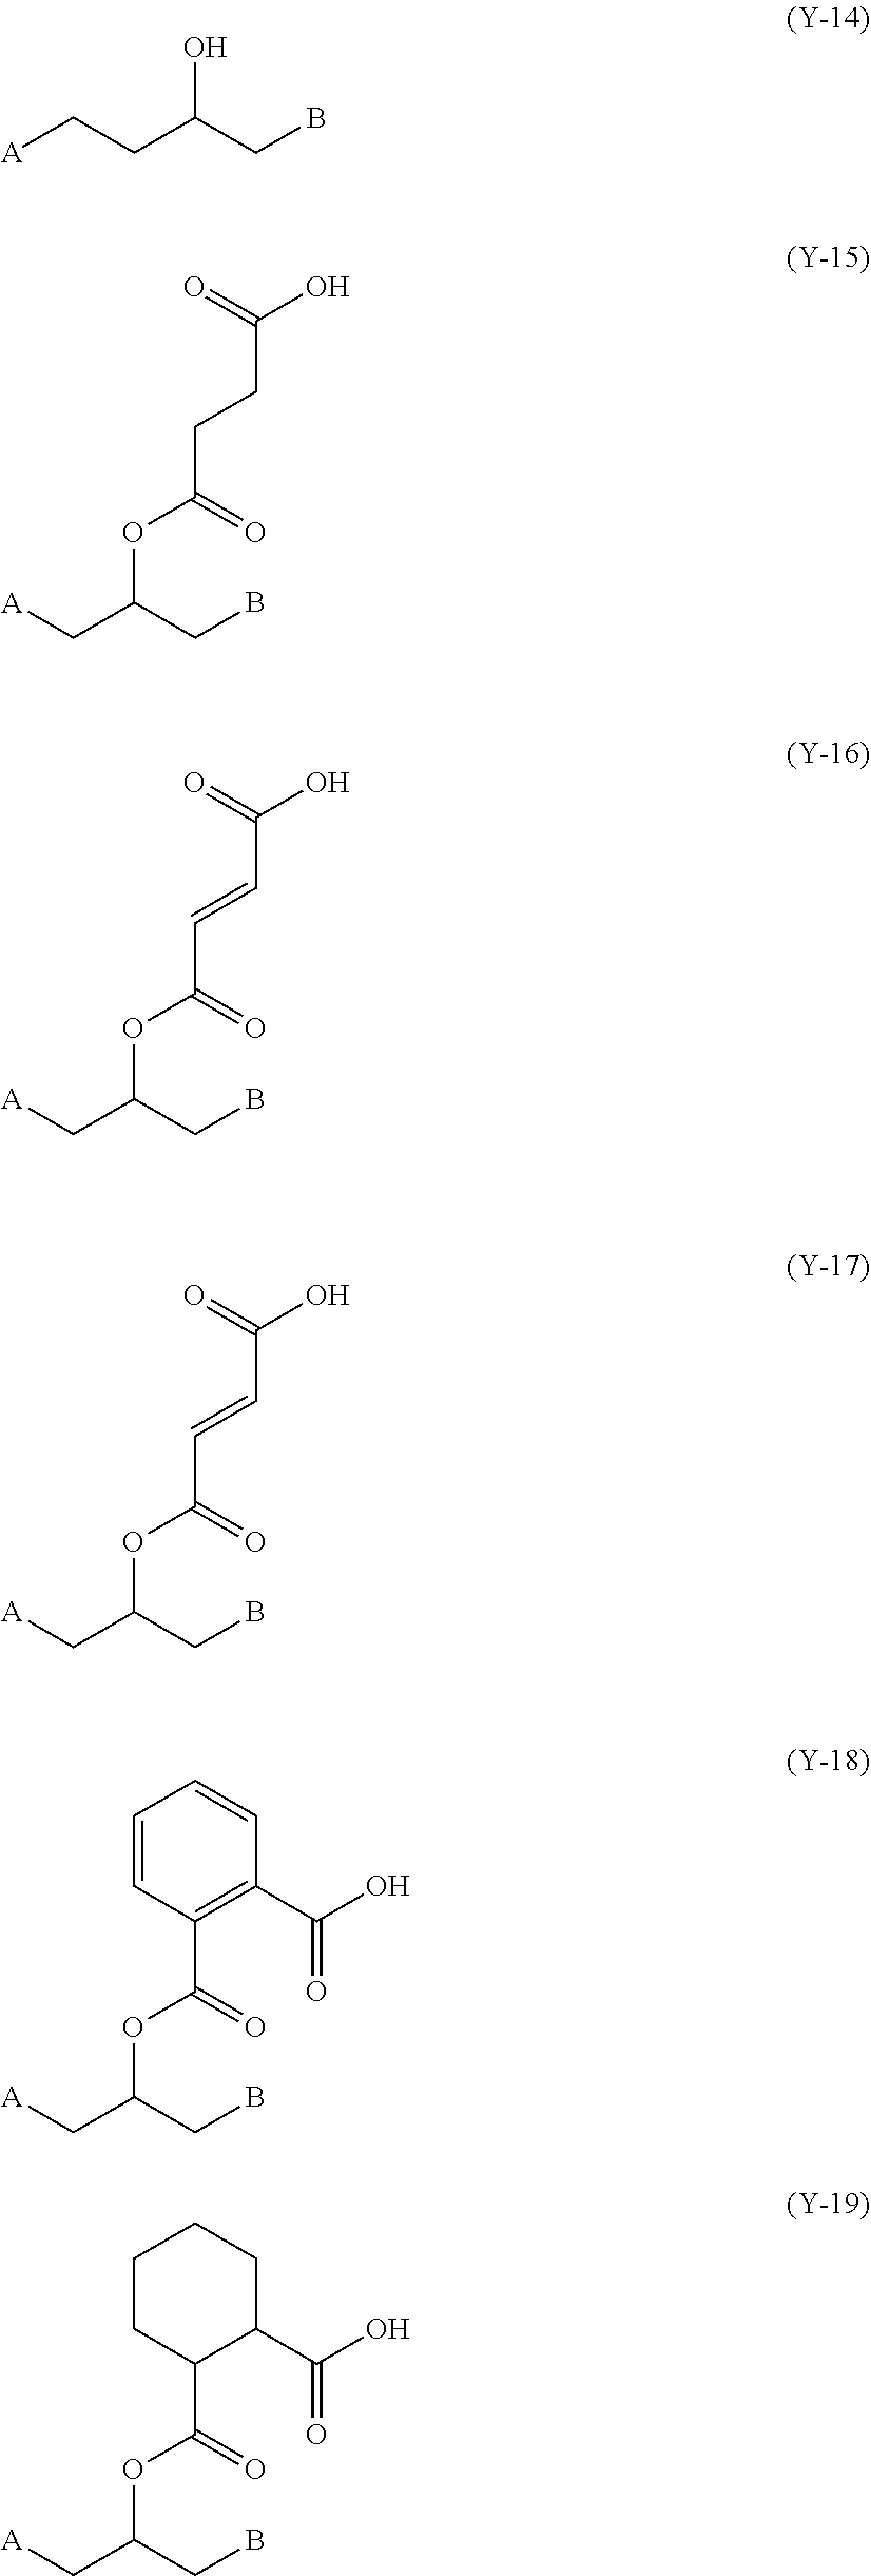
OC(CB)CC[A].O=C(O)CCC(=O)OC(CB)C[A].O=C(O)C=CC(=O)OC(CB)C[A].O=C(O)C=CC(=O)OC(CB)C[A].C(=O)(OC(CB)C[A])C1=C(C(O)=O)C=CC=C1.C(=O)(OC(CB)C[A])C1C(C(O)=O)CCCC1
